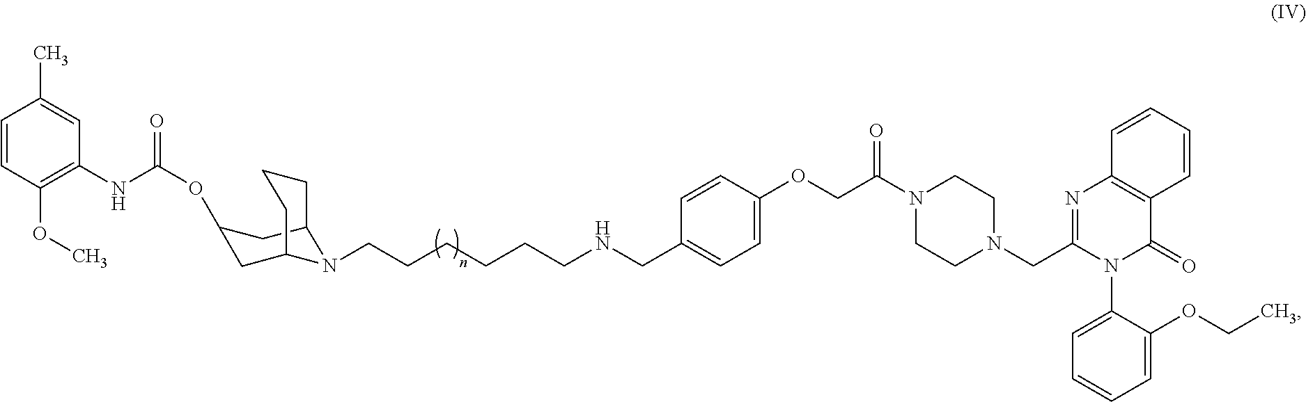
C1=CC(CNCCCCCCN2C3CC(OC(NC4=C(OC)C=CC(C)=C4)=O)CC2CCC3)=CC=C1OCC(N1CCN(CC2=NC3=C(C(=O)N2C2=CC=CC=C2OCC)C=CC=C3)CC1)=O
